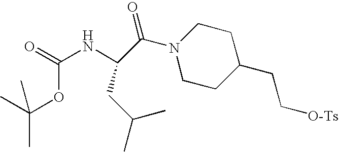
CC(OC(NC(C(N1CCC(CC[O-Ts])CC1)=O)CC(C)C)=O)(C)C
